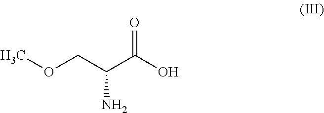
COCC(C(O)=O)N
